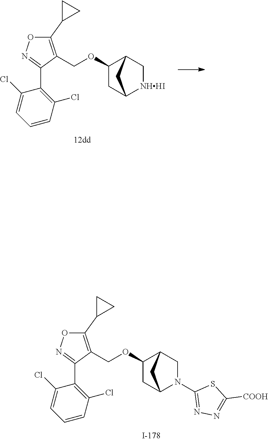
C(OC1CC2[NHHI]CC1C2)C1=C(C2CC2)ON=C1C1=C(Cl)C=CC=C1Cl.C(OC1CC2N(C3=NN=C([COOH])S3)CC1C2)C1=C(C2CC2)ON=C1C1=C(Cl)C=CC=C1Cl
